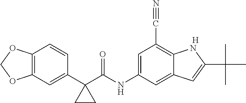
C12=C(C=C(C3(C(NC4=CC(C#N)=C5C(=C4)C=C(C(C)(C)C)N5)=O)CC3)C=C1)OCO2.[H]
